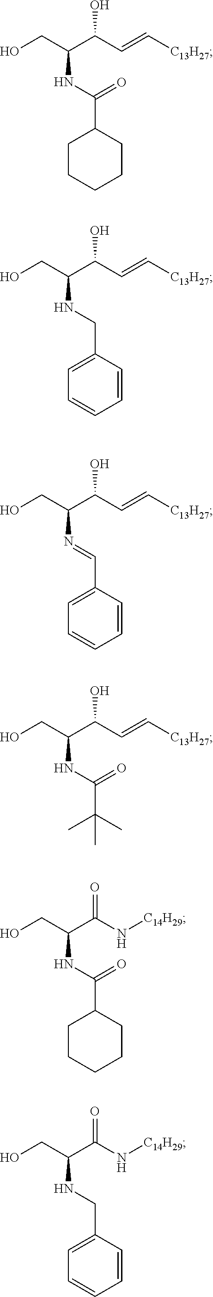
C1CCCCC1C(NC(CO)C(C=C[C13H27])O)=O.C1=C(CNC(CO)C(C=C[C13H27])O)C=CC=C1.C1=C(C=NC(CO)C(C=C[C13H27])O)C=CC=C1.CC(C)(C(NC(CO)C(C=C[C13H27])O)=O)C.C1C(C(NC(CO)C(N[C14H29])=O)=O)CCCC1.C1=C(CNC(CO)C(N[C14H29])=O)C=CC=C1
